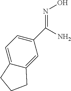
C12=CC(C(=NO)N)=CC=C1CCC2
